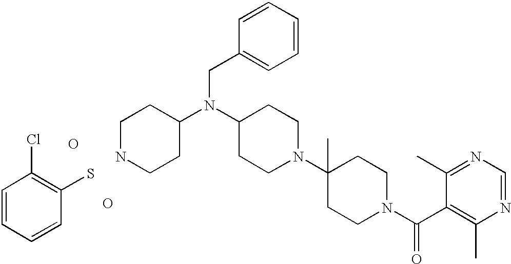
C1=CC=CC(CN(C2CCN(C3(C)CCN(C(C4=C(C)N=CN=C4C)=O)CC3)CC2)C2CCNCC2)=C1.O.O.SC1=C(Cl)C=CC=C1
